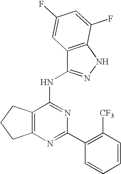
C12=C(N=C(C3=C([CF3])C=CC=C3)N=C1NC1=NNC3=C1C=C(F)C=C3F)CCC2
